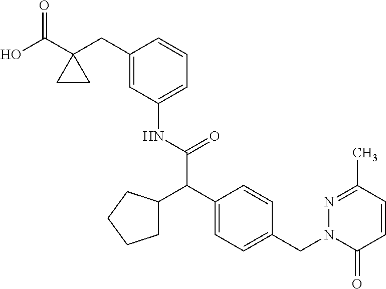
N(C(=O)C(C1=CC=C(CN2C(=O)C=CC(C)=N2)C=C1)C1CCCC1)C1=CC=CC(CC2(C(O)=O)CC2)=C1
